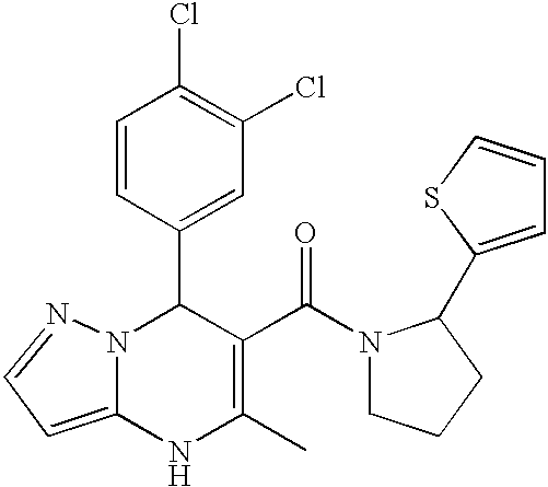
C1(C2N3C(=CC=N3)NC(C)=C2C(=O)N2CCCC2C2=CC=CS2)=CC(Cl)=C(Cl)C=C1
